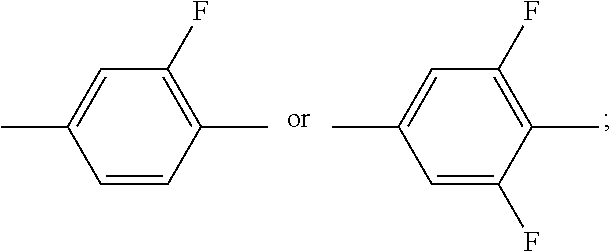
C1(F)=C(C)C=CC(C)=C1.C1(F)=C(C)C(F)=CC(C)=C1
